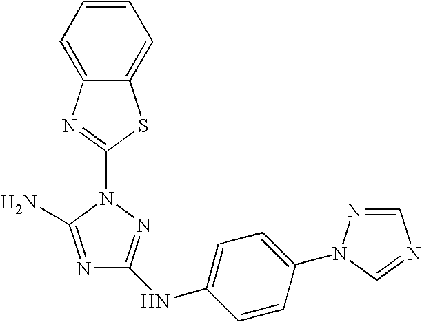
N1=C(N)N(C2=NC3=CC=CC=C3S2)N=C1NC1=CC=C(N2N=CN=C2)C=C1
